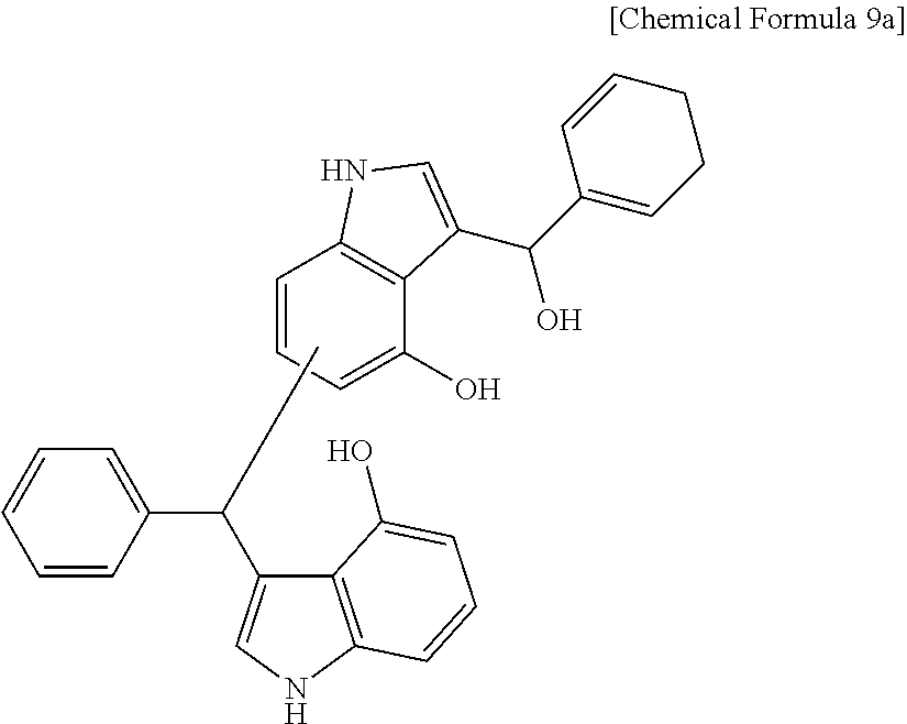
C1=CC=C(O)C2=C1NC=C2C(O)C1=CCCC=C1.C12=C(NC=C1C(C1=CC=CC=C1)C)C=CC=C2O
